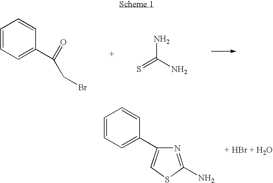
C1=C(C(CBr)=O)C=CC=C1.NC(N)=S.C1=C(C2=CSC(N)=N2)C=CC=C1
